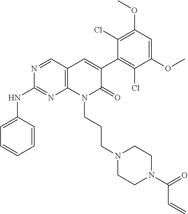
C1(NC2=CC=CC=C2)=NC2=C(C=C(C3=C(Cl)C(OC)=CC(OC)=C3Cl)C(=O)N2CCCN2CCN(C(C=C)=O)CC2)C=N1
